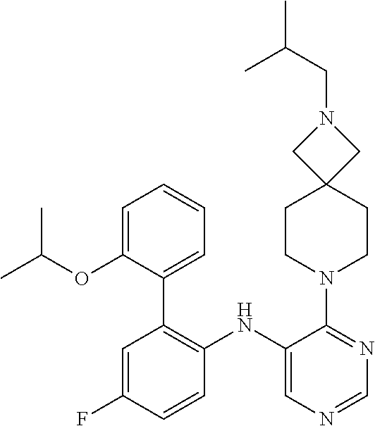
C1=NC=C(NC2=C(C3=CC=CC=C3OC(C)C)C=C(F)C=C2)C(N2CCC3(CC2)CN(CC(C)C)C3)=N1
